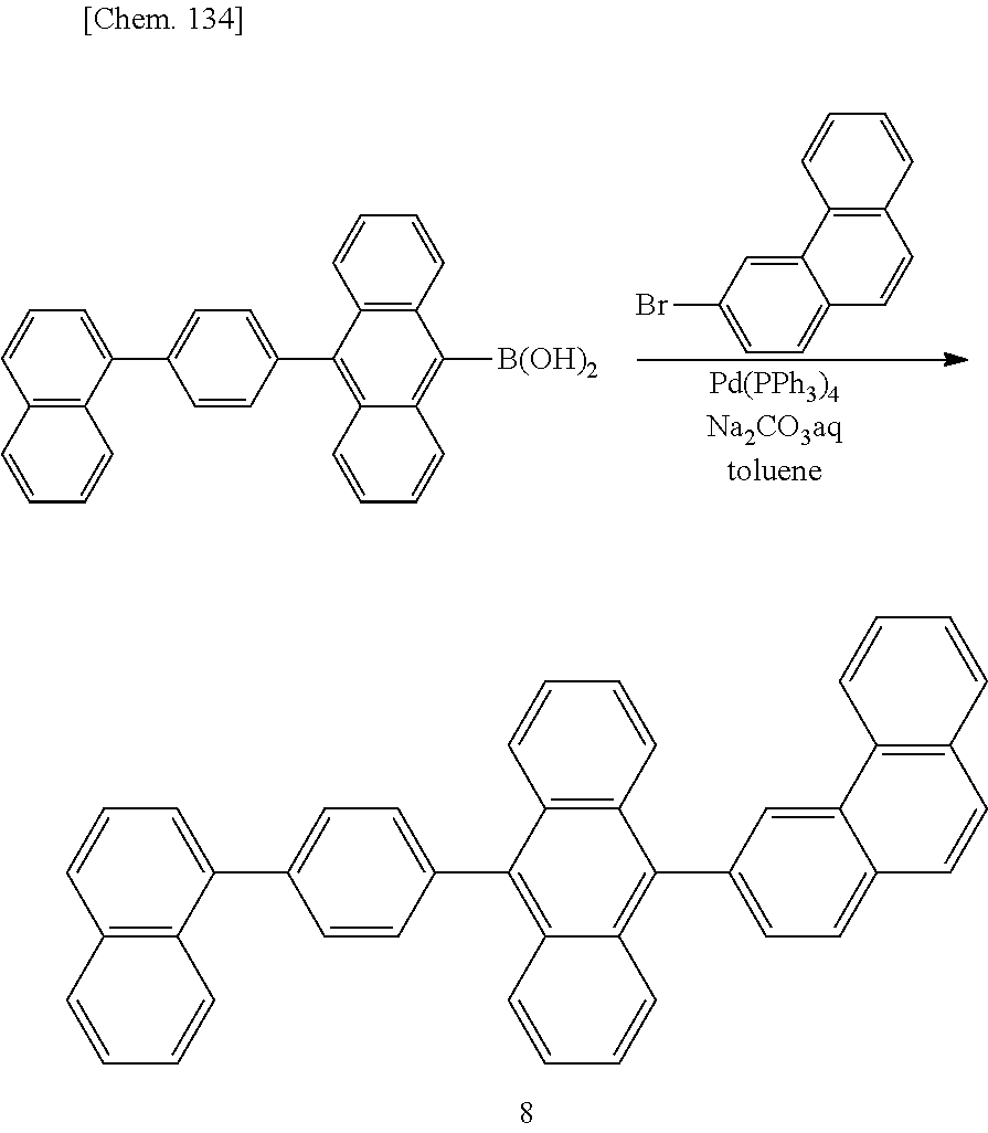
BrC1=CC=C2C=CC3=C(C2=C1)C=CC=C3.C1=CC(C2=C3C(=C([B(OH)2])C4=C2C=CC=C4)C=CC=C3)=CC=C1C1=CC=CC2=C1C=CC=C2.C1=CC(C2=C3C(=C(C4=CC=C5C=CC6=C(C5=C4)C=CC=C6)C4=C2C=CC=C4)C=CC=C3)=CC=C1C1=CC=CC2=C1C=CC=C2
